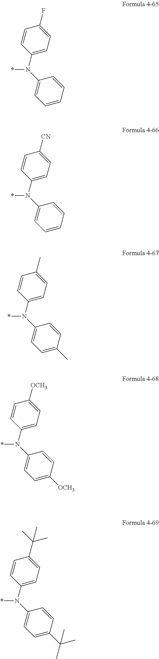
*N(C1=CC=C([CN])C=C1)C1=CC=CC=C1.*N(C1=CC=C(C)C=C1)C1=CC=C(C)C=C1.*N(C1=CC=C([OCH3])C=C1)C1=CC=C([OCH3])C=C1.*N(C1=CC=C(C(C)(C)C)C=C1)C1=CC=C(C(C)(C)C)C=C1.*N(C1=CC=C(F)C=C1)C1=CC=CC=C1
